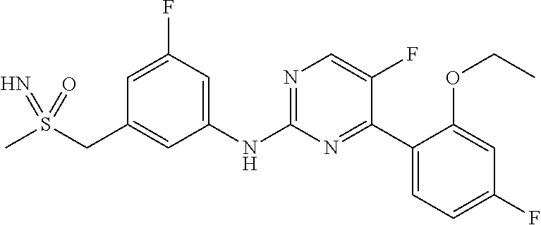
C1=C(F)C=C(NC2=NC=C(F)C(C3=CC=C(F)C=C3OCC)=N2)C=C1CS(C)(=N)=O
